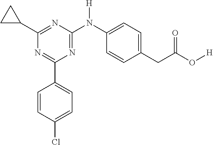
C1(C2=CC=C(Cl)C=C2)=NC(C2CC2)=NC(N(C2=CC=C(CC(=O)O[H])C=C2)[H])=N1
